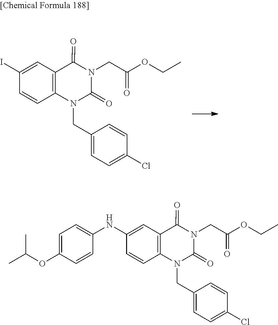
C1(NC2=CC=C(OC(C)C)C=C2)=CC2=C(C=C1)N(CC1=CC=C(Cl)C=C1)C(=O)N(CC(OCC)=O)C2=O.C1(I)=CC2=C(C=C1)N(CC1=CC=C(Cl)C=C1)C(=O)N(CC(OCC)=O)C2=O
